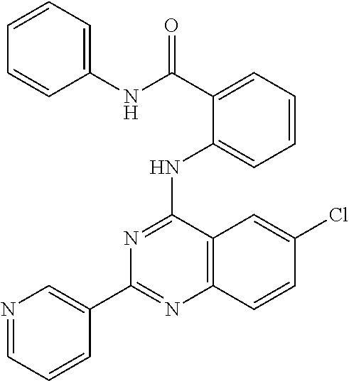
C1(C2=CN=CC=C2)=NC2=C(C(NC3=CC=CC=C3C(NC3=CC=CC=C3)=O)=N1)C=C(Cl)C=C2
